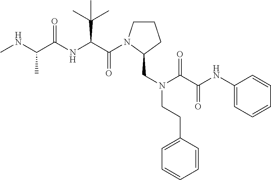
CNC(C(NC(C(=O)N1CCCC1CN(C(=O)C(=O)NC1=CC=CC=C1)CCC1=CC=CC=C1)C(C)(C)C)=O)C
